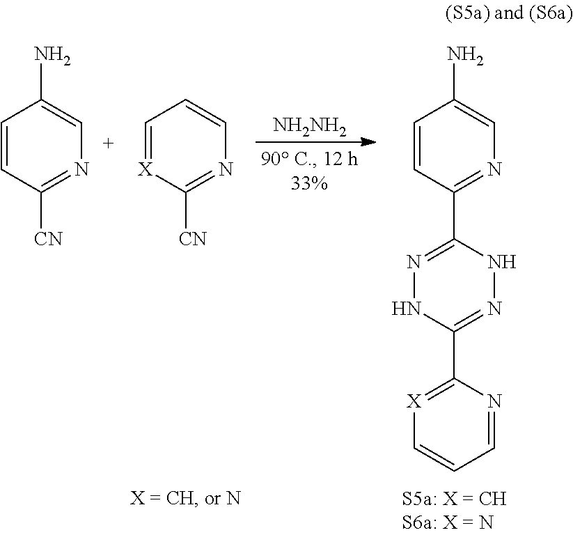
C1=[X]C([CN])=NC=C1.[NH2NH2].C1=CC(C2=NNC(C3=[X]C=CC=N3)=NN2)=NC=C1N.C1=CC([CN])=NC=C1N
